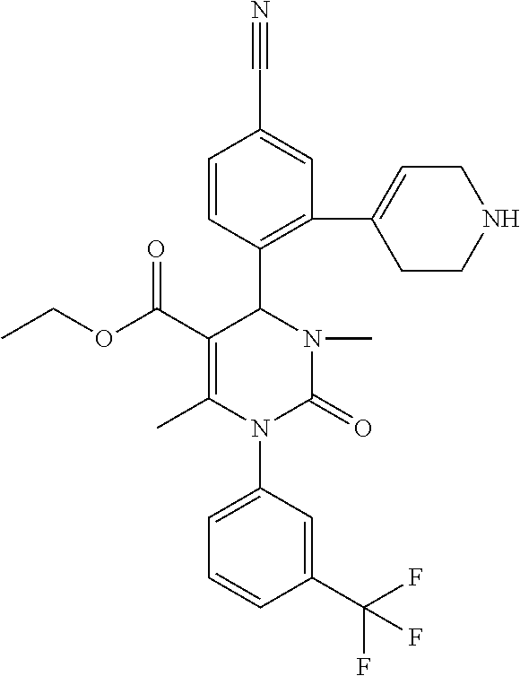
N#CC1=CC(C2=CCNCC2)=C(C2N(C)C(=O)N(C3=CC=CC(C(F)(F)F)=C3)C(C)=C2C(OCC)=O)C=C1
